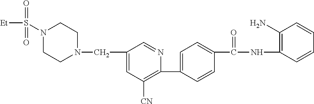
C1(CN2CCN(S([Et])(=O)=O)CC2)=CC([CN])=C(C2=CC=C(C(NC3=C(N)C=CC=C3)=O)C=C2)N=C1
